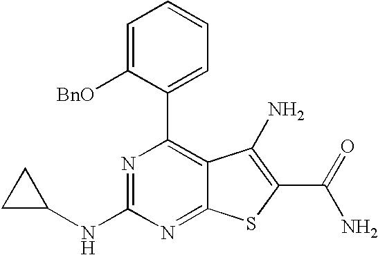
N1=C(NC2CC2)N=C2C(=C1C1=CC=CC=C1[BnO])C(N)=C(C(N)=O)S2
